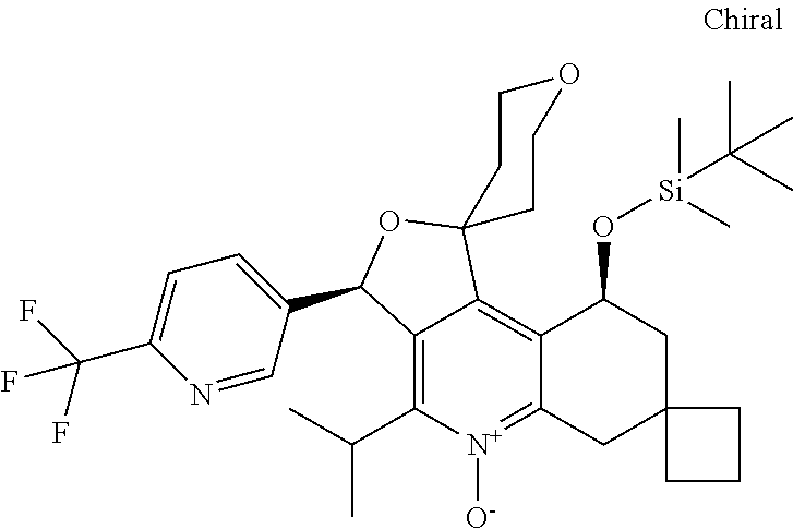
C12=C(C(C)C)[N+]([O-])=C3C(=C1C1(OC2C2=CC=C(C(F)(F)F)N=C2)CCOCC1)C(O[Si](C(C)(C)C)(C)C)CC1(C3)CCC1
